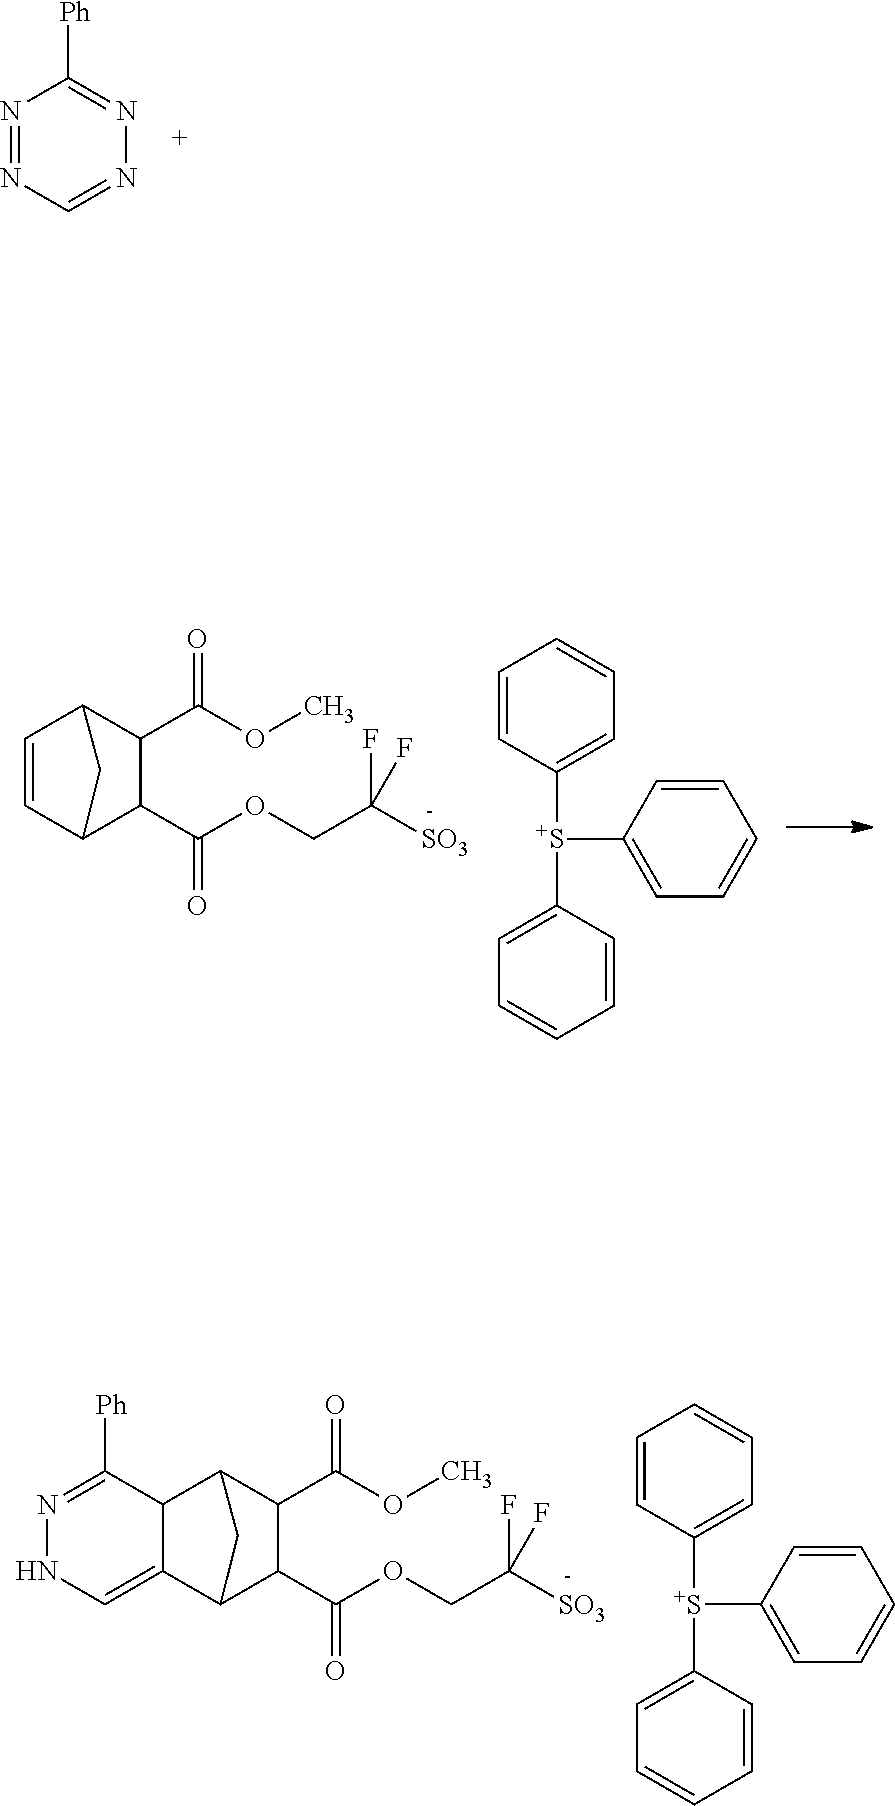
N1=NC=NN=C1[Ph].C1=CC([S+](C2=CC=CC=C2)C2=CC=CC=C2)=CC=C1.C1=CC2C(C(=O)OCC(F)([SO3])F)C(C(OC)=O)C1C2.C1=CC([S+](C2=CC=CC=C2)C2=CC=CC=C2)=CC=C1.C12C(=CNN=C1[Ph])C1C(C(=O)OCC(F)([SO3])F)C(C(OC)=O)C2C1
